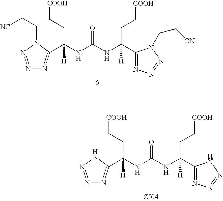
C(CC[COOH])(NC(NC(CC[COOH])([H])C1=NN=NN1CC[NC])=O)([H])C1=NN=NN1CC[CN].C(CC[COOH])(NC(NC(CC[COOH])([H])C1=NN=NN1)=O)([H])C1=NN=NN1
